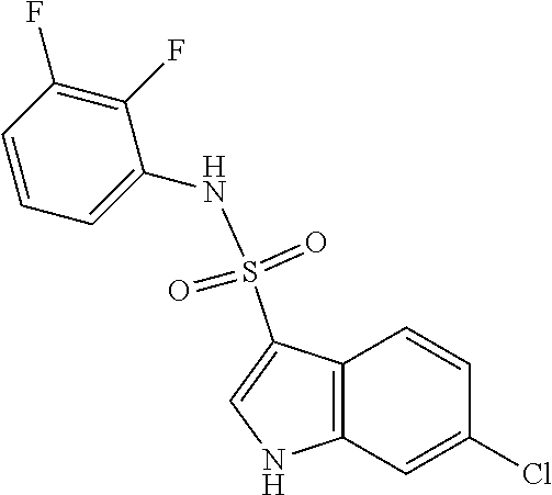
C1=CC(Cl)=CC2=C1C(S(=O)(=O)NC1=CC=CC(F)=C1F)=CN2
